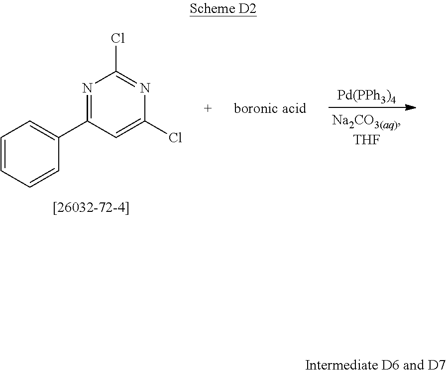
C1=CC=CC(C2=NC(Cl)=NC(Cl)=C2)=C1.[Pd(PPh3)4].[boronic acid]
